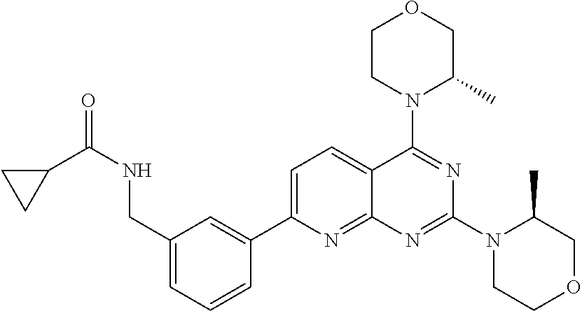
C1(CNC(C2CC2)=O)=CC=CC(C2=CC=C3C(=N2)N=C(N2CCOCC2C)N=C3N2C(C)COCC2)=C1
